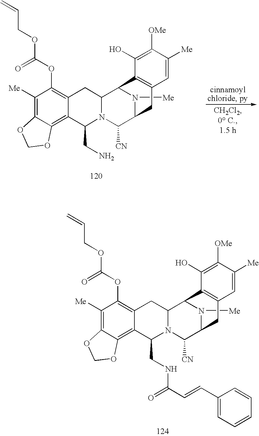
C1([Me])=C2C(=C3C(=C1OC(OCC=C)=O)CC1N(C([CN])C4N([Me])C1C1=C(C4)C=C([Me])C([OMe])=C1O)C3CN)OCO2.C1([Me])=C2C(=C3C(=C1OC(OCC=C)=O)CC1N(C([CN])C4N([Me])C1C1=C(C4)C=C([Me])C([OMe])=C1O)C3CNC(C=CC1=CC=CC=C1)=O)OCO2
